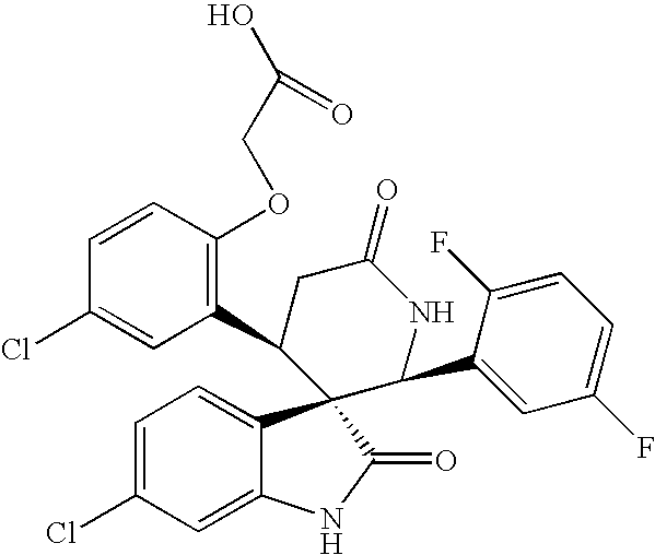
C1=C(Cl)C=C2C(=C1)C1(C(=O)N2)C(C2=C(OCC(O)=O)C=CC(Cl)=C2)CC(=O)NC1C1=CC(F)=CC=C1F
